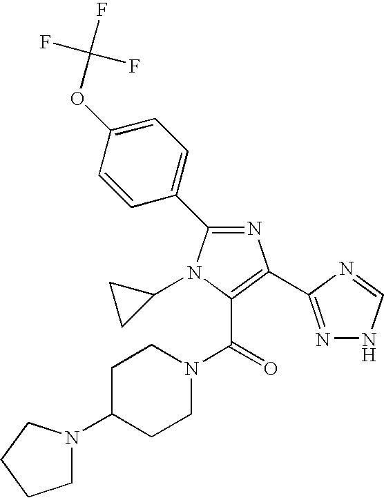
C1C(N2CCCC2)CCN(C(=O)C2=C(C3=NNC=N3)N=C(C3=CC=C(OC(F)(F)F)C=C3)N2C2CC2)C1
